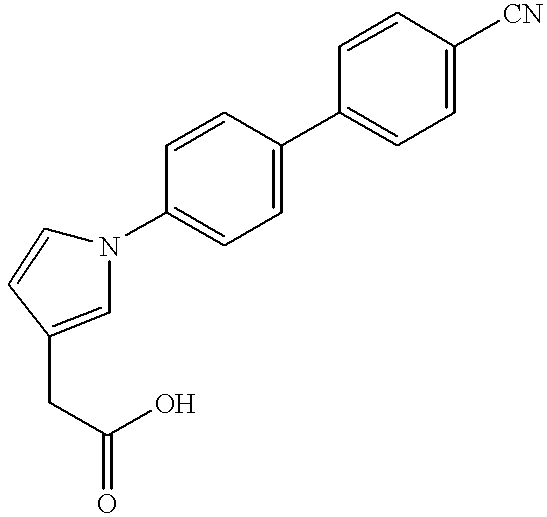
N1(C2=CC=C(C3=CC=C([CN])C=C3)C=C2)C=CC(CC(O)=O)=C1
